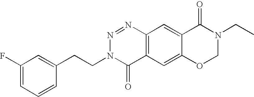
C12=C(C=C3C(=C1)C(=O)N(CC)CO3)C(=O)N(CCC1=CC(F)=CC=C1)N=N2
